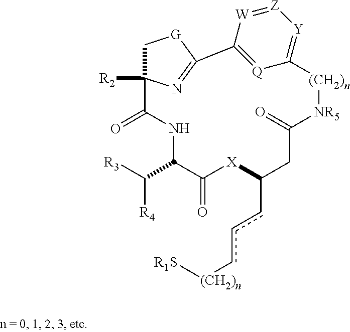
C1C2([R2])N=C([G]1)C1=[Q]C(=[Y][Z]=[W]1)[(CH2)n][NR5]C(=O)CC(ccc[(CH2)n][R1S])[X]C(=O)C(C([R3])[R4])NC2=O
